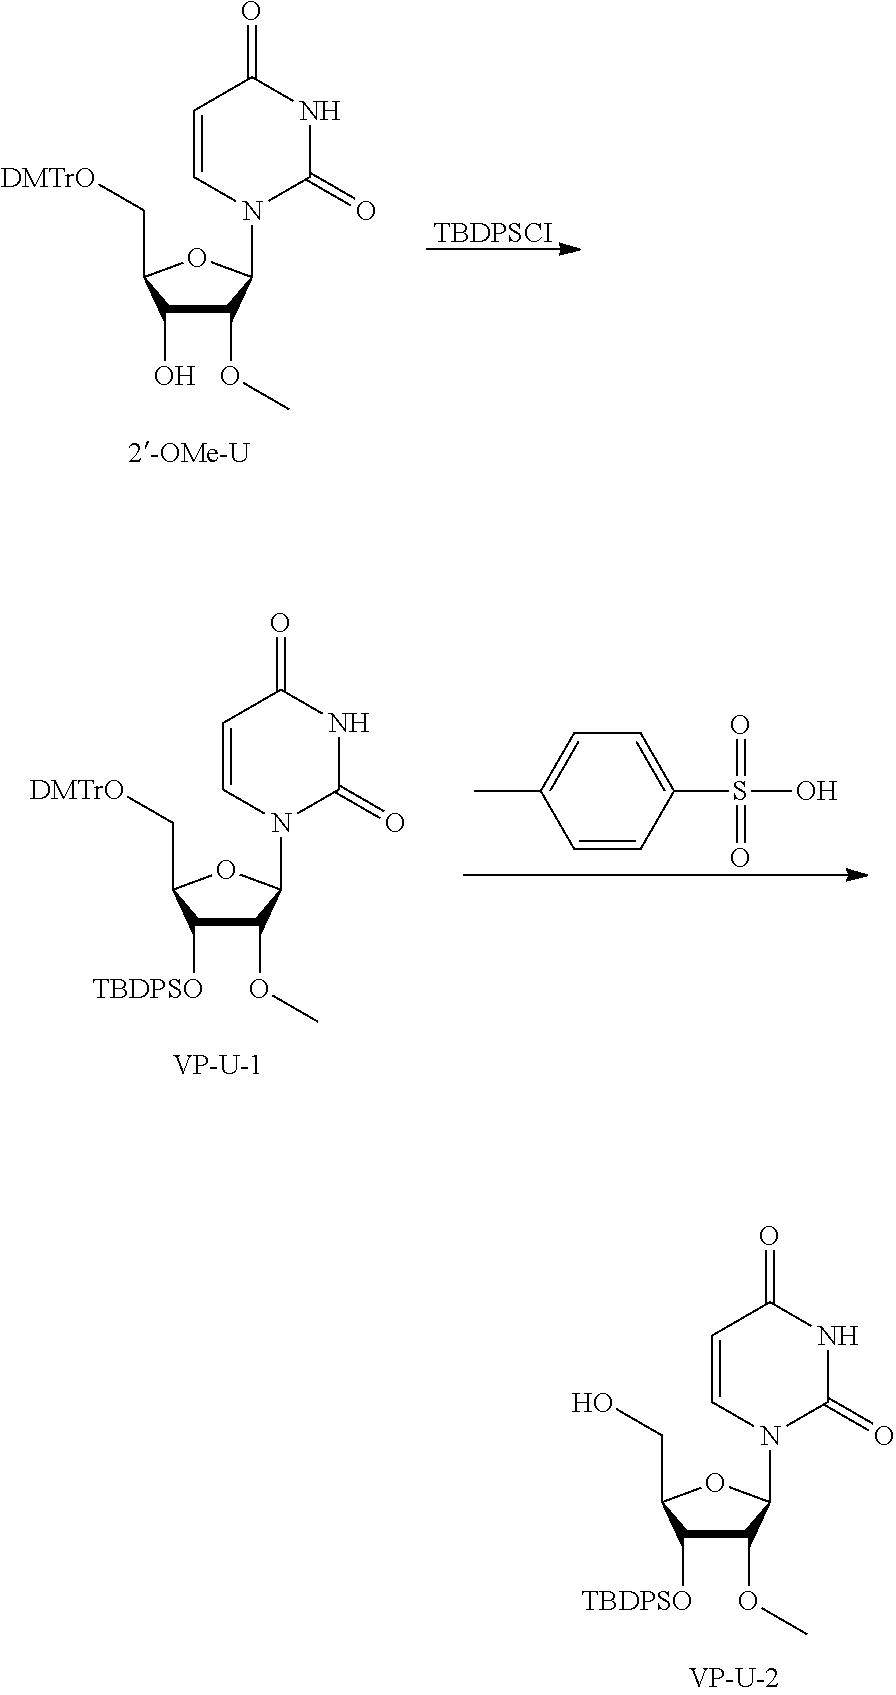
C1=CN(C2C(OC)C([TBDPSO])C(CO)O2)C(=O)NC1=O.C1=CN(C2C(OC)C(O)C(C[DMTrO])O2)C(=O)NC1=O.[TBDPSCI].C1=CN(C2C(OC)C([TBDPSO])C(C[DMTrO])O2)C(=O)NC1=O.C1=CC(S(O)(=O)=O)=CC=C1C
